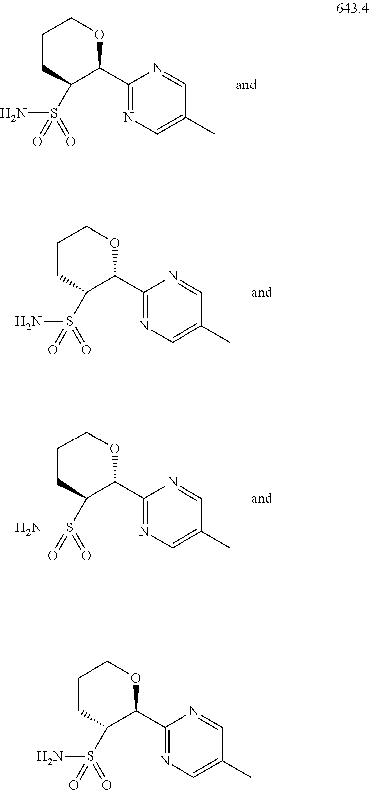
C1(C2OCCCC2S(=O)(N)=O)=NC=C(C)C=N1.C1(C2OCCCC2S(=O)(N)=O)=NC=C(C)C=N1.C1(C2OCCCC2S(=O)(N)=O)=NC=C(C)C=N1.C1(C2OCCCC2S(=O)(N)=O)=NC=C(C)C=N1
